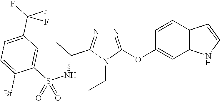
N1=C(OC2=CC3=C(C=C2)C=CN3)N(CC)C(C(C)NS(C2=CC(C(F)(F)F)=CC=C2Br)(=O)=O)=N1
